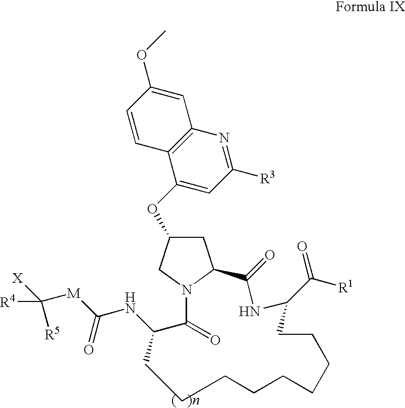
C1([R3])=NC2=C(C(OC3CC4N(C3)C(=O)C(NC([M]C([X])([R4])[R5])=O)CCCCCCCCCC(C([R1])=O)NC4=O)=C1)C=CC(OC)=C2
